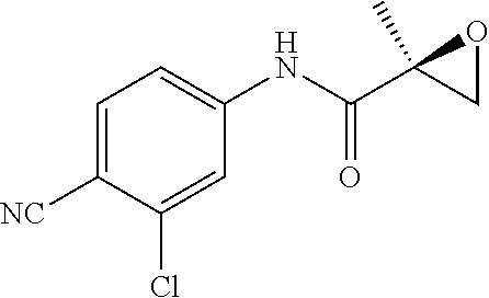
C1=C([NC])C(Cl)=CC(NC(=O)C2(C)CO2)=C1
